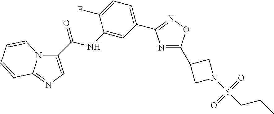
N1=C(C2CN(S(CCC)(=O)=O)C2)ON=C1C1=CC=C(F)C(NC(=O)C2=CN=C3N2C=CC=C3)=C1
